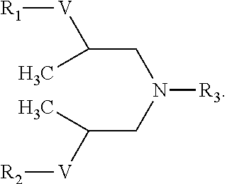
C(CN(CC([V][R1])C)[R3])([V][R2])C
